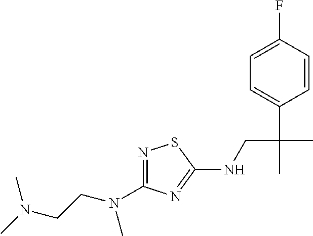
N1=C(N(CCN(C)C)C)N=C(NCC(C)(C2=CC=C(F)C=C2)C)S1
